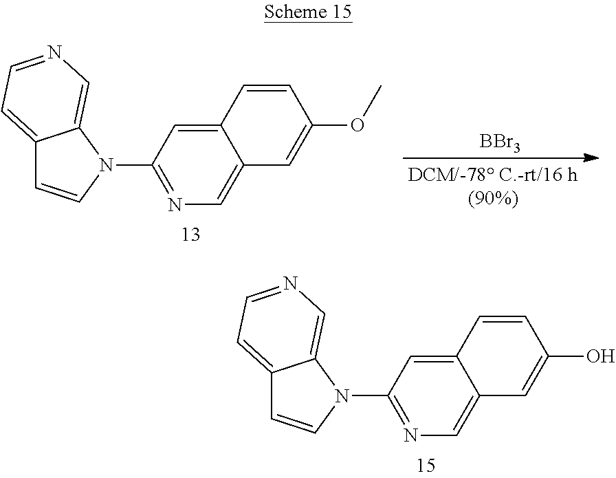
C12=CC(N3C4=CN=CC=C4C=C3)=NC=C1C=C(OC)C=C2.[BBr3].C12=CC(N3C4=CN=CC=C4C=C3)=NC=C1C=C(O)C=C2
